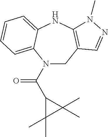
C1C2=C(NC3=CC=CC=C3N1C(C1C(C)(C)C1(C)C)=O)N(C)N=C2
